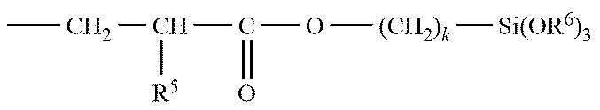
CCC([R5])C(O[(CH2)k][Si(OR6)3])=O
